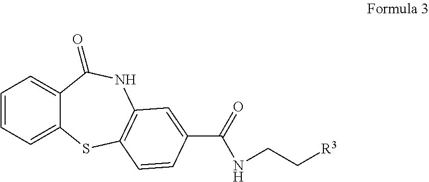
C1=CC=C2C(=C1)C(=O)NC1=C(S2)C=CC(C(=O)NCC[R3])=C1
